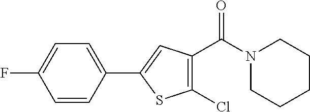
C1=CC(C2=CC(C(N3CCCCC3)=O)=C(Cl)S2)=CC=C1F
